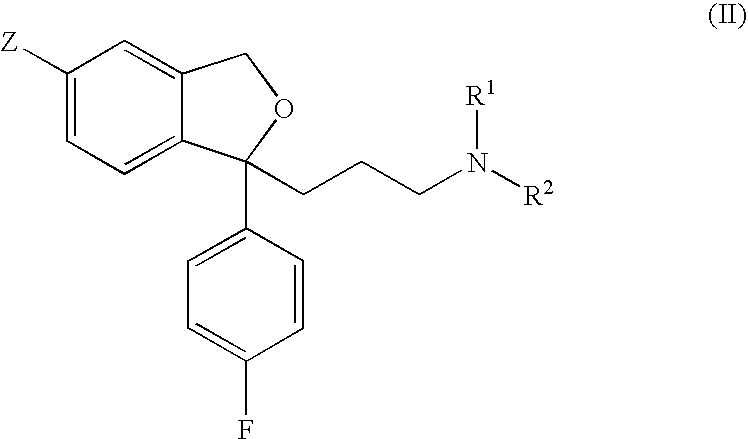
C1([Z])=CC=C2C(=C1)COC2(CCCN([R2])[R1])C1=CC=C(F)C=C1
